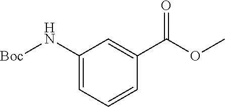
[Boc]NC1=CC=CC(C(OC)=O)=C1
